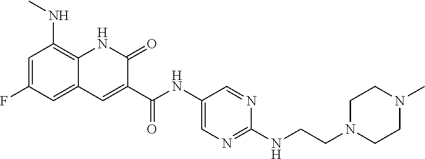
C1=C(F)C=C2C(=C1NC)NC(=O)C(C(NC1=CN=C(NCCN3CCN(C)CC3)N=C1)=O)=C2
